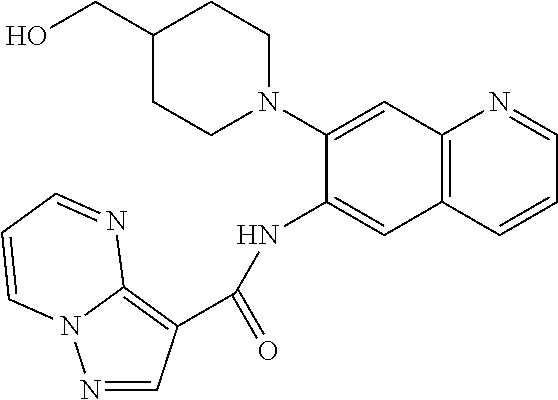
N1=CC(C(=O)NC2=CC3=C(C=C2N2CCC(CO)CC2)N=CC=C3)=C2N1C=CC=N2
